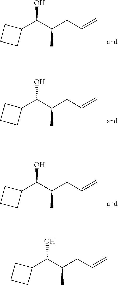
OC(C(CC=C)C)C1CCC1.OC(C(CC=C)C)C1CCC1.OC(C(CC=C)C)C1CCC1.OC(C(CC=C)C)C1CCC1
